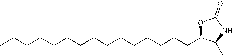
C(CCCCCCCCCCCCC1OC(=O)NC1C)CC
